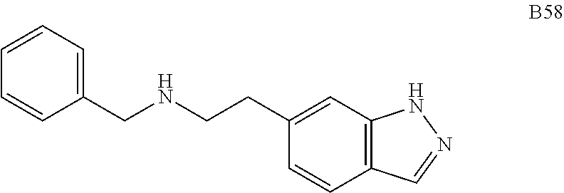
N1=CC2=C(N1)C=C(CCNCC1=CC=CC=C1)C=C2
